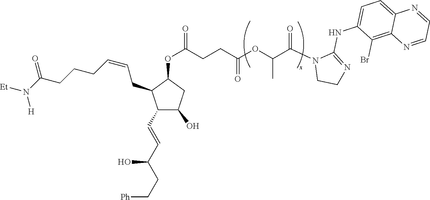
O(C(CCC(OC(C(=O)N1CCN=C1NC1=CC=C2C(=C1Br)N=CC=N2)C)=O)=O)C1C(CC=CCCCC(N([Et])[H])=O)C(C=CC(O)CC[Ph])C(O)C1
